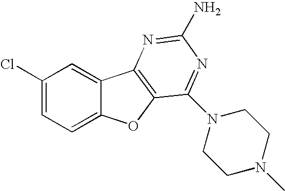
C1(Cl)=CC=C2C(=C1)C1=C(O2)C(N2CCN(C)CC2)=NC(N)=N1
